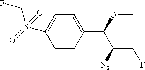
C1=CC(C(OC)C([N3])CF)=CC=C1S(CF)(=O)=O
